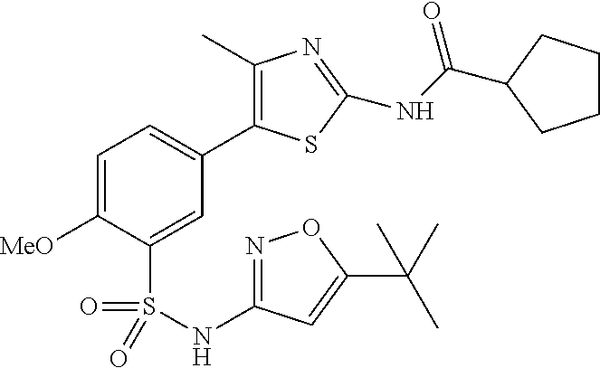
C1(C)=C(C2=CC=C([MeO])C(S(=O)(=O)NC3=NOC(C(C)(C)C)=C3)=C2)SC(NC(=O)C2CCCC2)=N1
